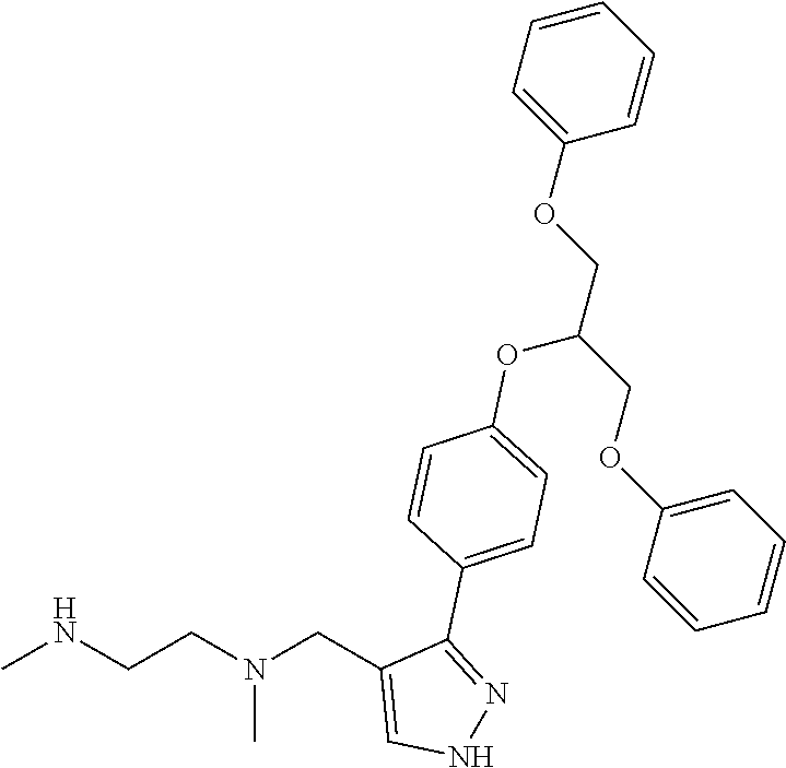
CNCCN(CC1=CNN=C1C1=CC=C(OC(COC2=CC=CC=C2)COC2=CC=CC=C2)C=C1)C
